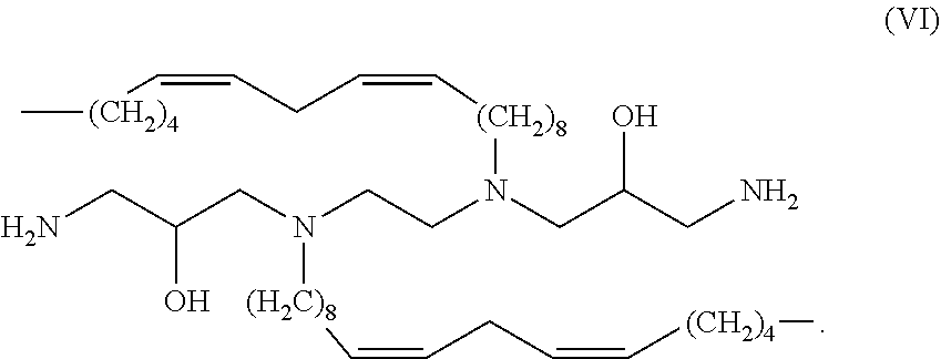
NCC(CN(CCN(CC(CN)O)[(CH2)8]C=CCC=C[(CH2)4]C)[(H2C)8]C=CCC=C[(CH2)4]C)O
